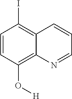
C1=CC(O[H])=C2C(=C1I)C=CC=N2
